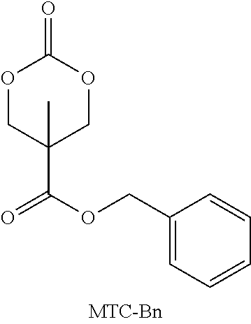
O1CC(C)(C(OCC2=CC=CC=C2)=O)COC1=O
